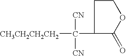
[CH3CH2CH2CH2]C([CN])([CN])C1C(=O)OCC1
